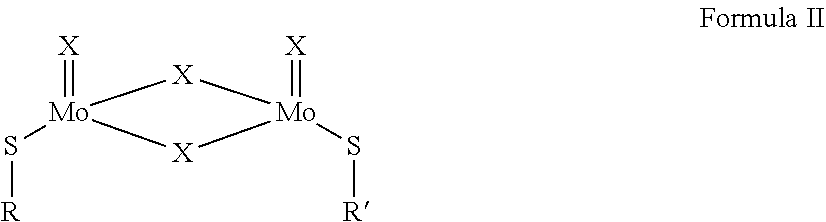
[Mo]1(=[X])(S[R])[X][Mo](=[X])(S[R])[X]1
